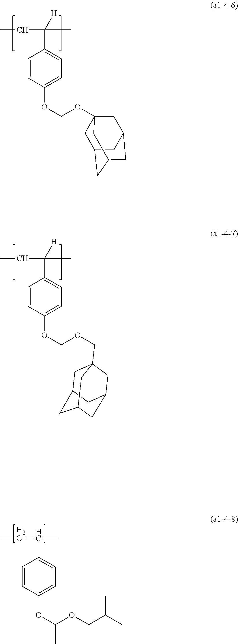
C(C(C)([H])C1=CC=C(OCOC23CC4CC(CC(C2)C4)C3)C=C1)C.C(C(C)([H])C1=CC=C(OCOCC23CC4CC(CC(C2)C4)C3)C=C1)C.CCC(C)C1=CC=C(OC(C)OCC(C)C)C=C1
